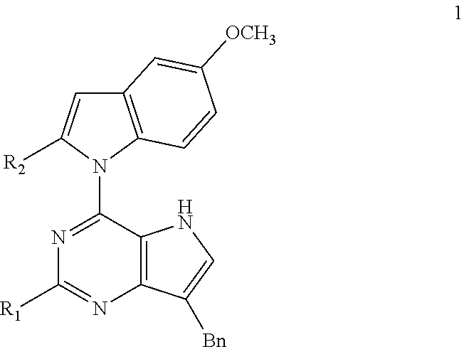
C1(N2C([R2])=CC3=C2C=CC([OCH3])=C3)=NC([R1])=NC2=C1NC=C2[Bn]
